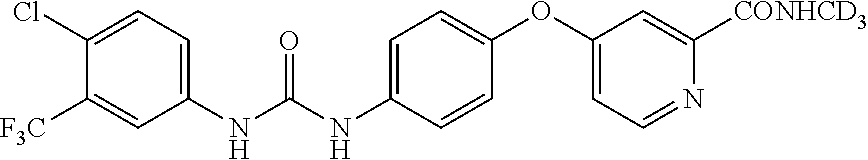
C1(Cl)=CC=C(NC(NC2=CC=C(OC3=CC=NC([CONHCD3])=C3)C=C2)=O)C=C1[F3C]
